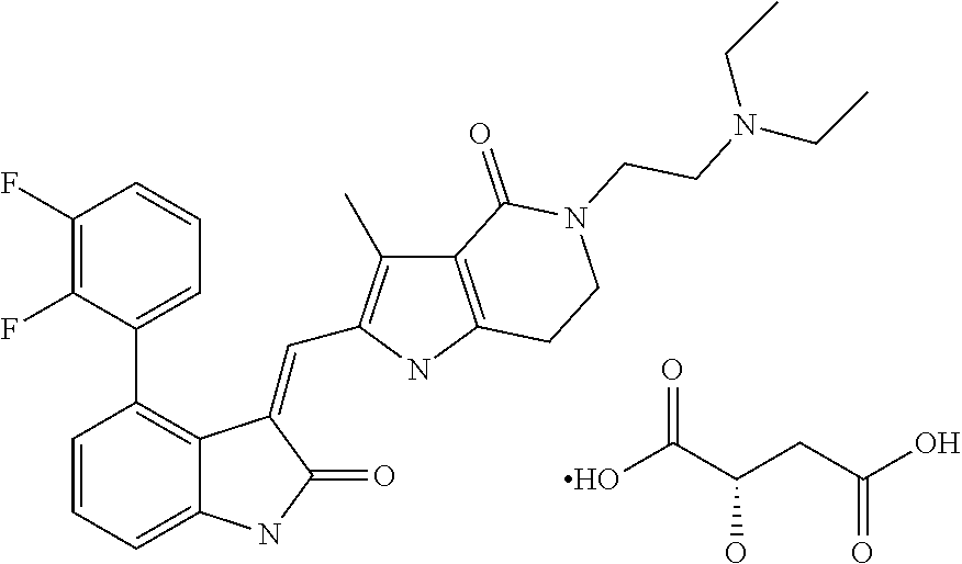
C1=CC=C2C(=C1C1=CC=CC(F)=C1F)C(=CC1=C(C)C3=C(N1)CCN(CCN(CC)CC)C3=O)C(=O)N2.OC(C(CC(O)=O)O)=O
